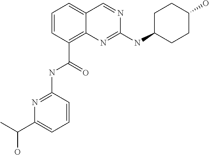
C1=CC=C2C(=C1C(=O)NC1=NC(C(C)O)=CC=C1)N=C(NC1CCC(O)CC1)N=C2
